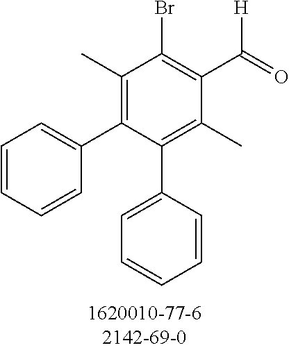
C1(C)=C(C2=CC=CC=C2)C(C2=CC=CC=C2)=C(C)C(C([H])=O)=C1Br
